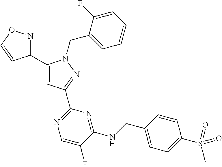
C1(C2=CC(C3=NC=C(F)C(NCC4=CC=C(S(C)(=O)=O)C=C4)=N3)=NN2CC2=CC=CC=C2F)=NOC=C1
